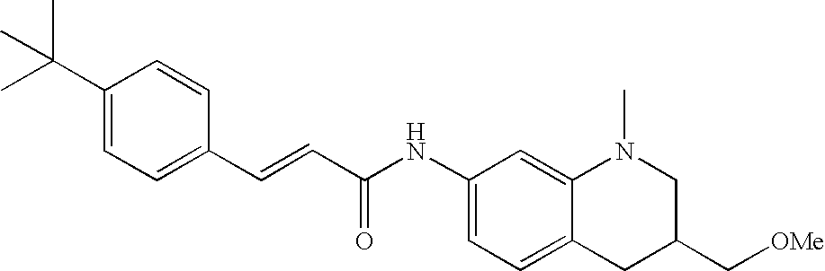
C(=CC(=O)NC1=CC=C2C(=C1)N(C)CC(C[OMe])C2)C1=CC=C(C(C)(C)C)C=C1
